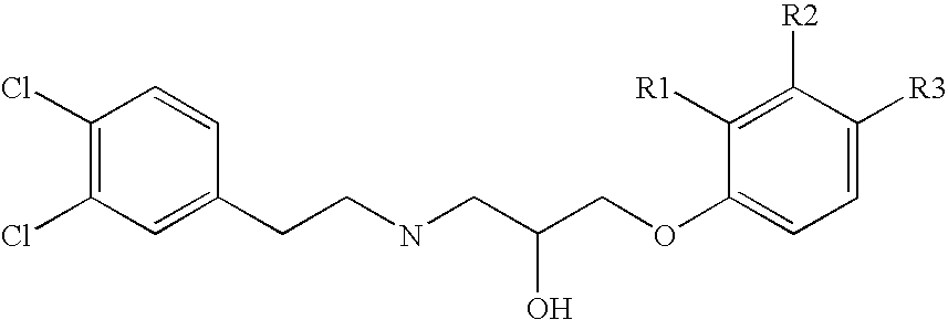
C1(Cl)=C(Cl)C=C(CCNCC(COC2=CC=C([R3])C([R2])=C2[R1])O)C=C1
